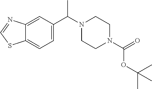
C1=C2C(=CC=C1C(N1CCN(C(=O)OC(C)(C)C)CC1)C)SC=N2
